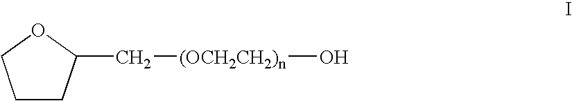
C1CC(C[(OCH2CH2)n]O)OC1
